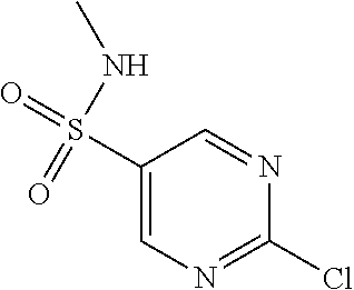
ClC1=NC=C(S(=O)(=O)NC)C=N1
